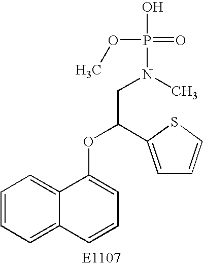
C1=CC=C2C(=C1)C(OC(CN(P(=O)(O)OC)C)C1=CC=CS1)=CC=C2
